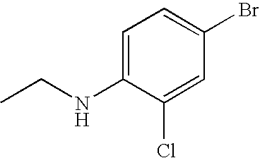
C1=C(NCC)C(Cl)=CC(Br)=C1
